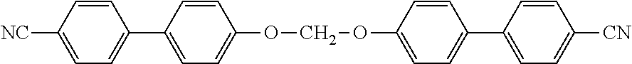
C1=C([NC])C=CC(C2=CC=C(OCOC3=CC=C(C4=CC=C([CN])C=C4)C=C3)C=C2)=C1
